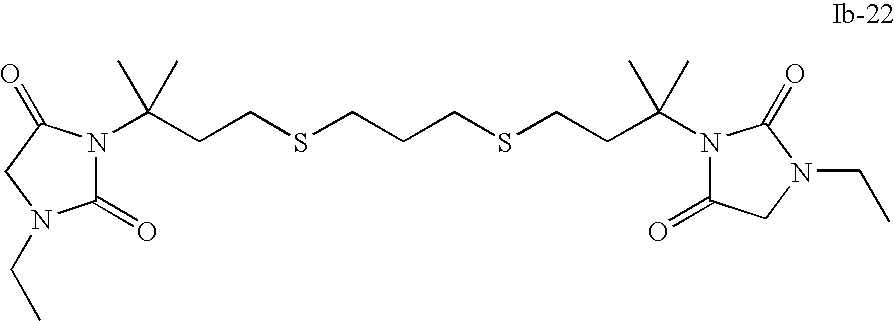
C(CCSCCCSCCC(N1C(=O)CN(CC)C1=O)(C)C)(C)(C)N1C(=O)N(CC)CC1=O
